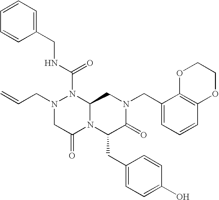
N1(C(NCC2=CC=CC=C2)=O)N(CC=C)CC(=O)N2C1CN(CC1=CC=CC3=C1OCCO3)C(=O)C2CC1=CC=C(O)C=C1
